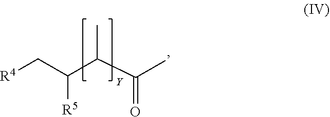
[R4]CC(C(C(C)=O)C)[R5]
